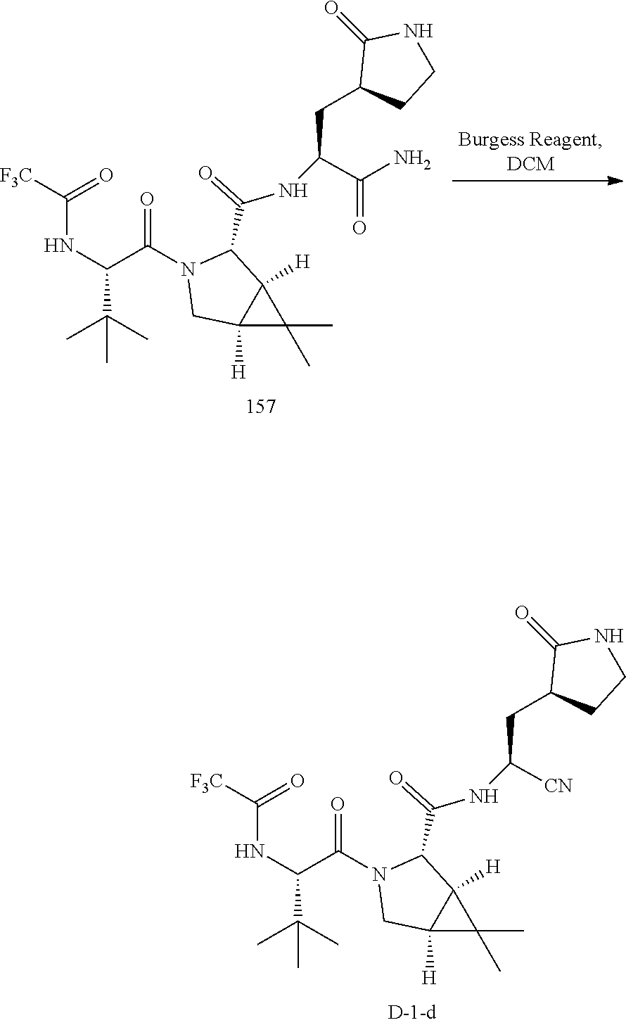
N(C(=O)C1C2([H])C([H])(CN1C(C(NC([F3C])=O)C(C)(C)C)=O)C2(C)C)C(C(=O)N)CC1C(=O)NCC1.N(C(=O)C1C2([H])C([H])(CN1C(C(NC([F3C])=O)C(C)(C)C)=O)C2(C)C)C([CN])CC1C(=O)NCC1
